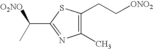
C1(C)=C(CC[ONO2])SC(C(C)[O2NO])=N1
